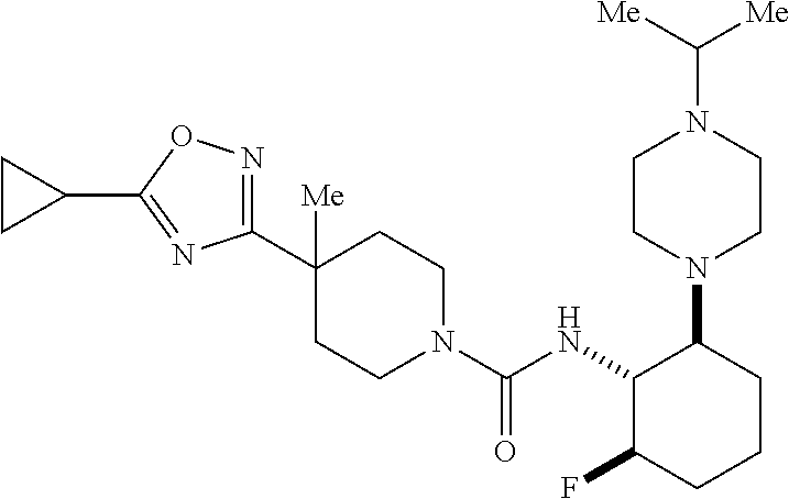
C1(C2([Me])CCN(C(NC3C(F)CCCC3N3CCN(C([Me])[Me])CC3)=O)CC2)=NOC(C2CC2)=N1
